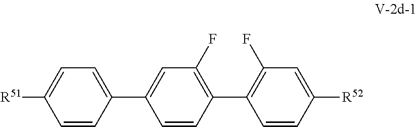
C1=CC(C2=CC(F)=C(C3=C(F)C=C([R52])C=C3)C=C2)=CC=C1[R51]
